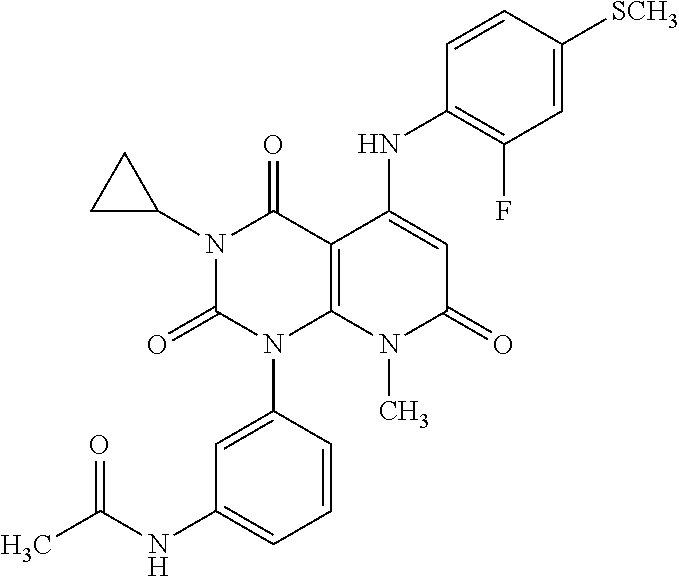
N1(C2CC2)C(=O)N(C2=CC(NC(C)=O)=CC=C2)C2=C(C1=O)C(NC1=C(F)C=C([SCH3])C=C1)=CC(=O)N2C
